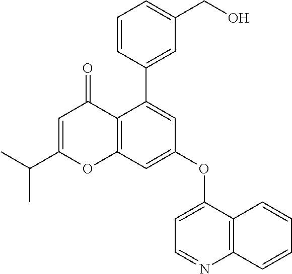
C1=C(C(C)C)OC2=C(C1=O)C(C1=CC(CO)=CC=C1)=CC(OC1=CC=NC3=C1C=CC=C3)=C2
